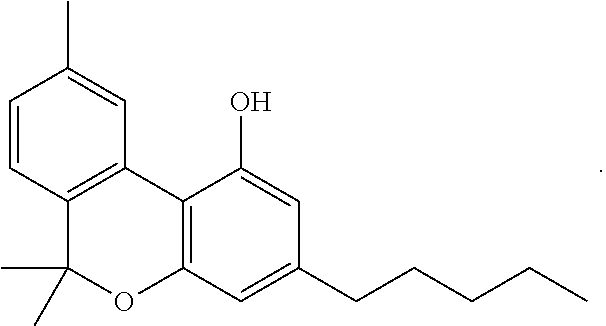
C12=C(C(O)=CC(CCCCC)=C1)C1=C(C(C)(C)O2)C=CC(C)=C1
